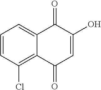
C1=CC(Cl)=C2C(=C1)C(=O)C(O)=CC2=O
